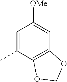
C1=C(C)C2=C(C=C1[OMe])OCO2
